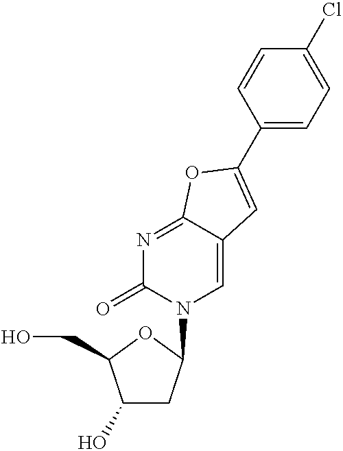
N1=C2C(=CN(C3CC(O)C(CO)O3)C1=O)C=C(C1=CC=C(Cl)C=C1)O2
